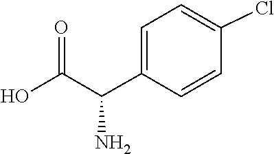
C(C(C1=CC=C(Cl)C=C1)N)(O)=O
